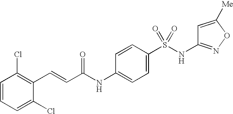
C1=CC=C(Cl)C(C=CC(NC2=CC=C(S(NC3=NOC([Me])=C3)(=O)=O)C=C2)=O)=C1Cl
